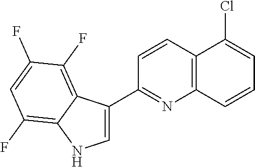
C12=C(C=CC(C3=CNC4=C(F)C=C(F)C(F)=C34)=N1)C(Cl)=CC=C2
